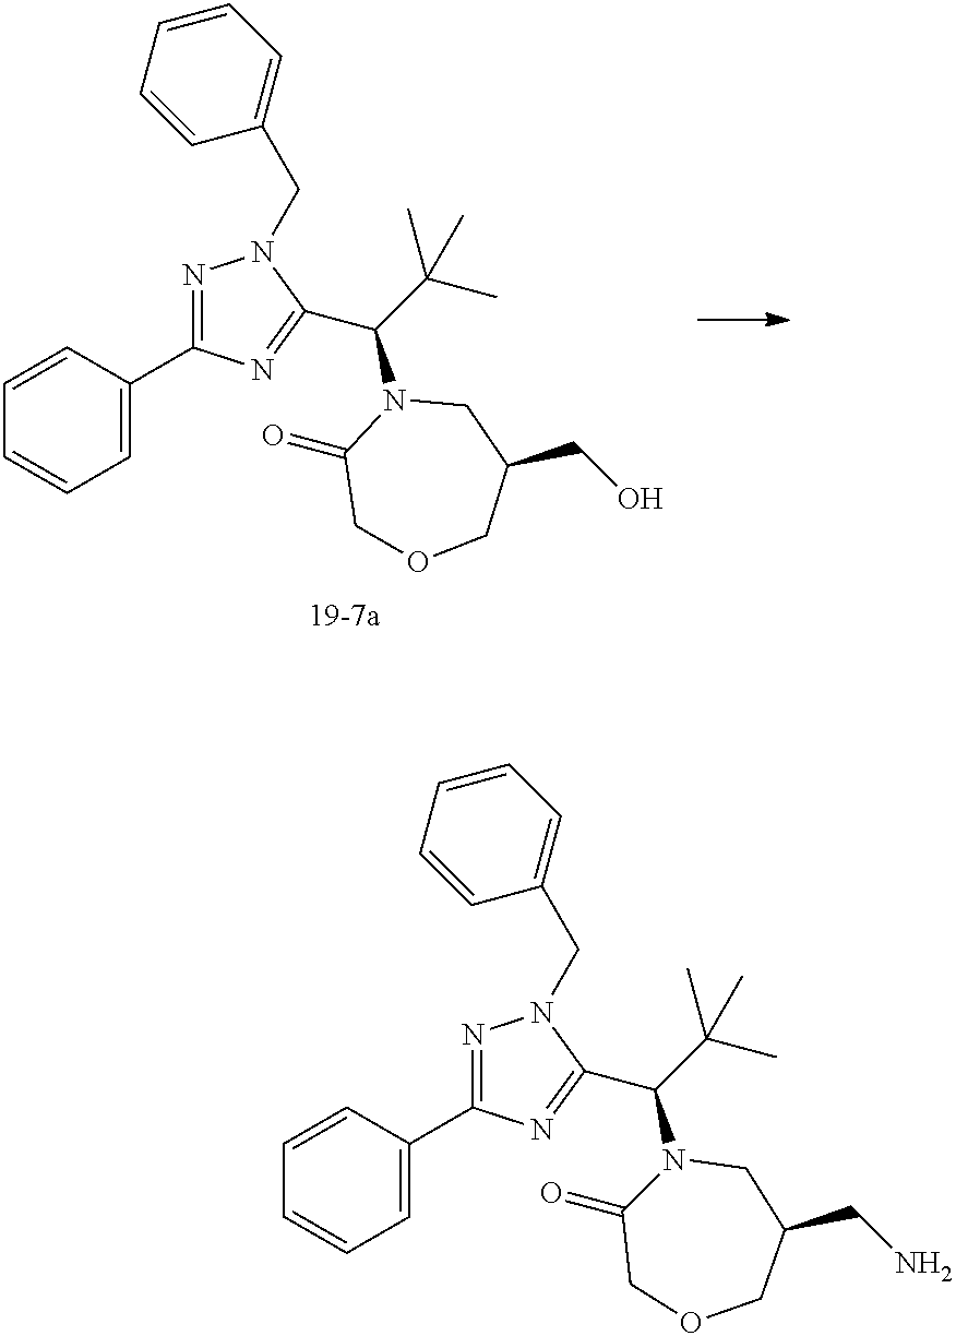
N1=C(C2=CC=CC=C2)N=C(C(C(C)(C)C)N2C(=O)COCC(CN)C2)N1CC1=CC=CC=C1.N1=C(C2=CC=CC=C2)N=C(C(C(C)(C)C)N2CC(CO)COCC2=O)N1CC1=CC=CC=C1
